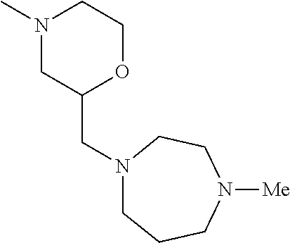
N1(C)CC(CN2CCCN([Me])CC2)OCC1
